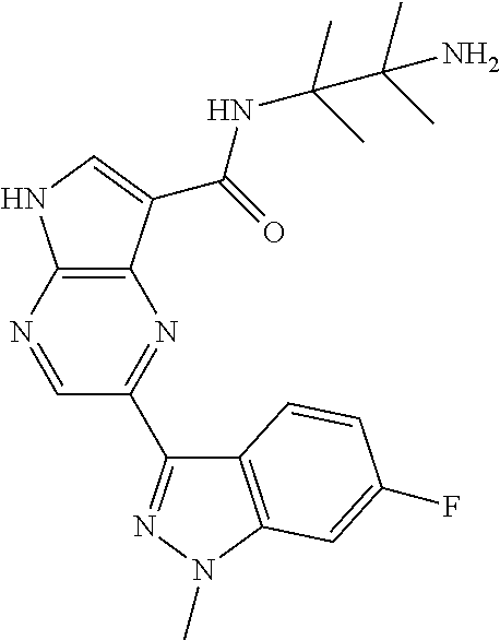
C12=C(N=CC(C3=NN(C)C4=C3C=CC(F)=C4)=N1)NC=C2C(=O)NC(C)(C)C(C)(C)N
